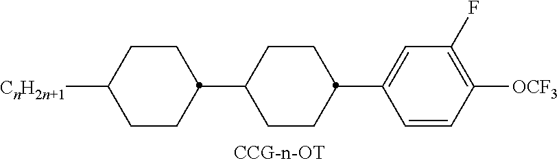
C1CC(C2CCC(C3=CC(F)=C([OCF3])C=C3)CC2)CCC1[CnH2n+1]
